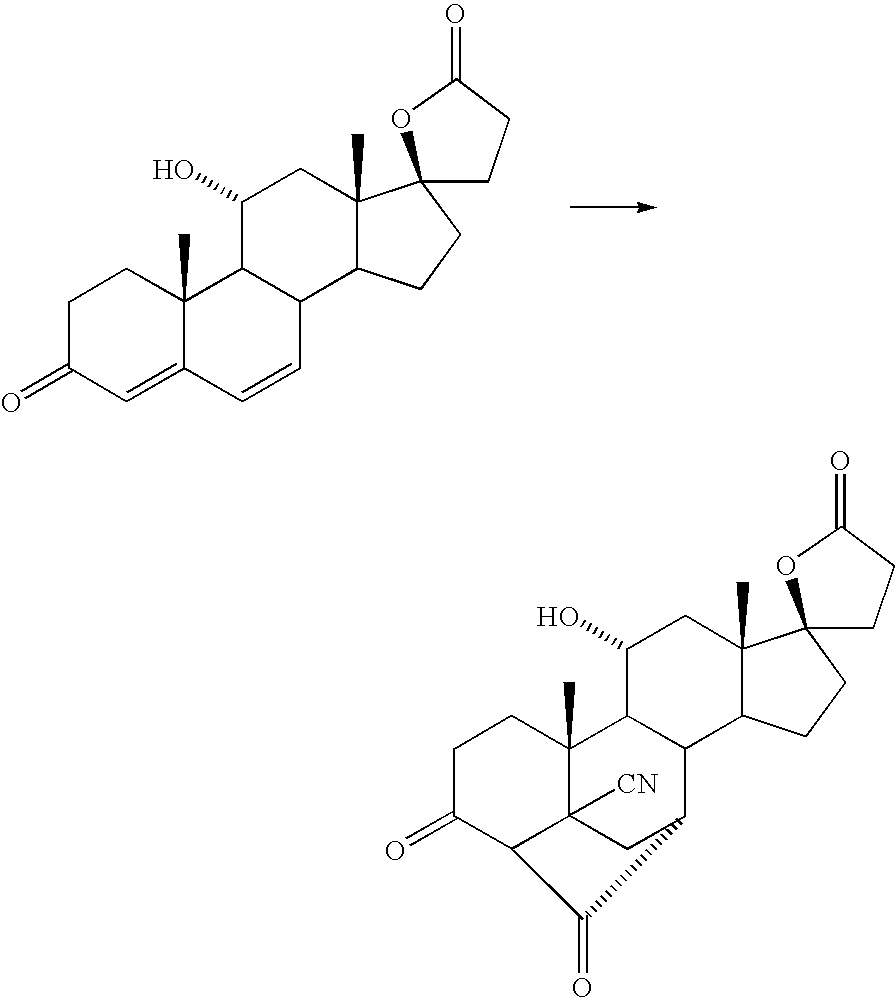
C1C(=O)C=C2C(C)(C1)C1C(C=C2)C2C(C)(CC1O)C1(CC2)CCC(=O)O1.C1C(=O)C2C3([CN])C(C)(C1)C1C(C4C(C)(CC1O)C1(CC4)CCC(=O)O1)C(C2=O)C3
